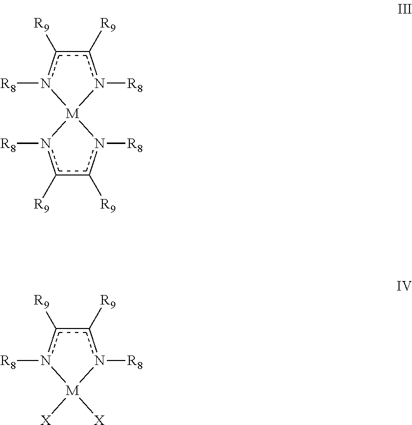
c1([R9])c([R9])n([R8])[M]2(n1[R8])n([R8])c([R9])c([R9])n2[R8].c1([R9])c([R9])n([R8])[M]([X])([X])n1[R8]
